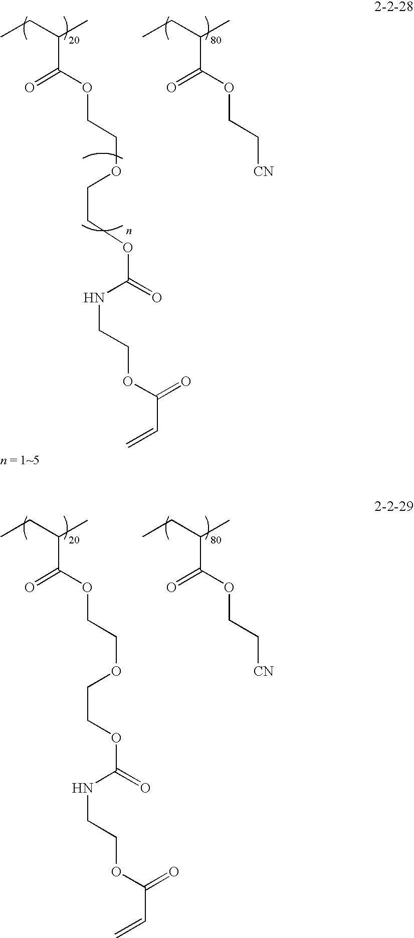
CCC(C)C(=O)OCC[CN].CCC(C)C(OCCOCCOC(=O)NCCOC(C=C)=O)=O.CCC(C)C(=O)OCC[CN].CCC(C)C(OCCOCCOC(=O)NCCOC(=O)C=C)=O
